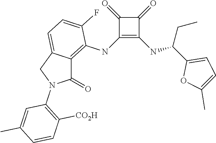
C1(NC2=C3C(=CC=C2F)CN(C2=C([CO2H])C=CC(C)=C2)C3=O)=C(NC(C2=CC=C(C)O2)CC)C(=O)C1=O
